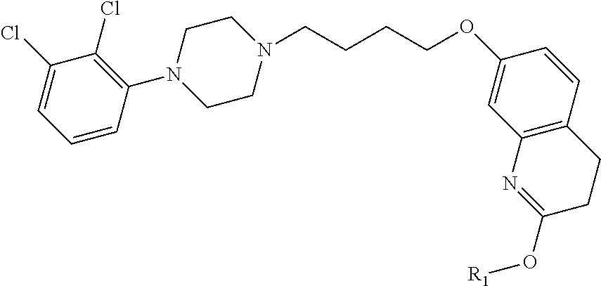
C1(N2CCN(CCCCOC3=CC4=C(C=C3)CCC(O[R1])=N4)CC2)=C(Cl)C(Cl)=CC=C1
